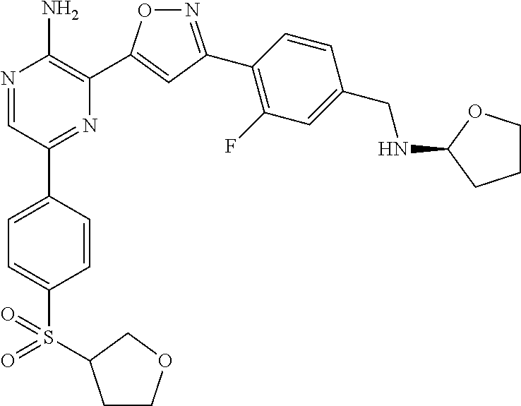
N1=C(C2=C(F)C=C(CNC3CCCO3)C=C2)C=C(C2=C(N)N=CC(C3=CC=C(S(=O)(=O)C4CCOC4)C=C3)=N2)O1
